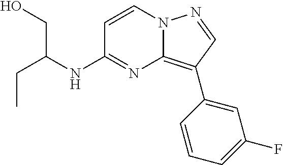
CCC(CO)NC1=NC2=C(C3=CC(F)=CC=C3)C=NN2C=C1
